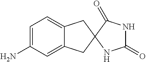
C1=C(N)C=C2C(=C1)CC1(C2)NC(=O)NC1=O
